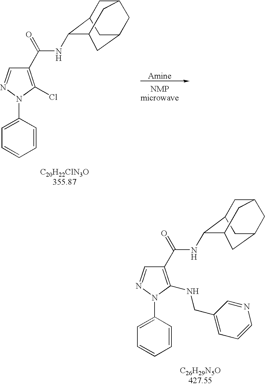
C1C2C(NC(C3=C(Cl)N(C4=CC=CC=C4)N=C3)=O)C3CC(CC1C3)C2.C1C2C(NC(C3=C(NCC4=CC=CN=C4)N(C4=CC=CC=C4)N=C3)=O)C3CC(CC1C3)C2
